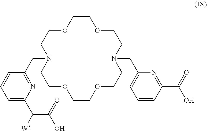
C1OCCN(CC2=NC(C([W5])C(=O)O)=CC=C2)CCOCCOCCN(CC2=CC=CC(C(O)=O)=N2)CCOC1
